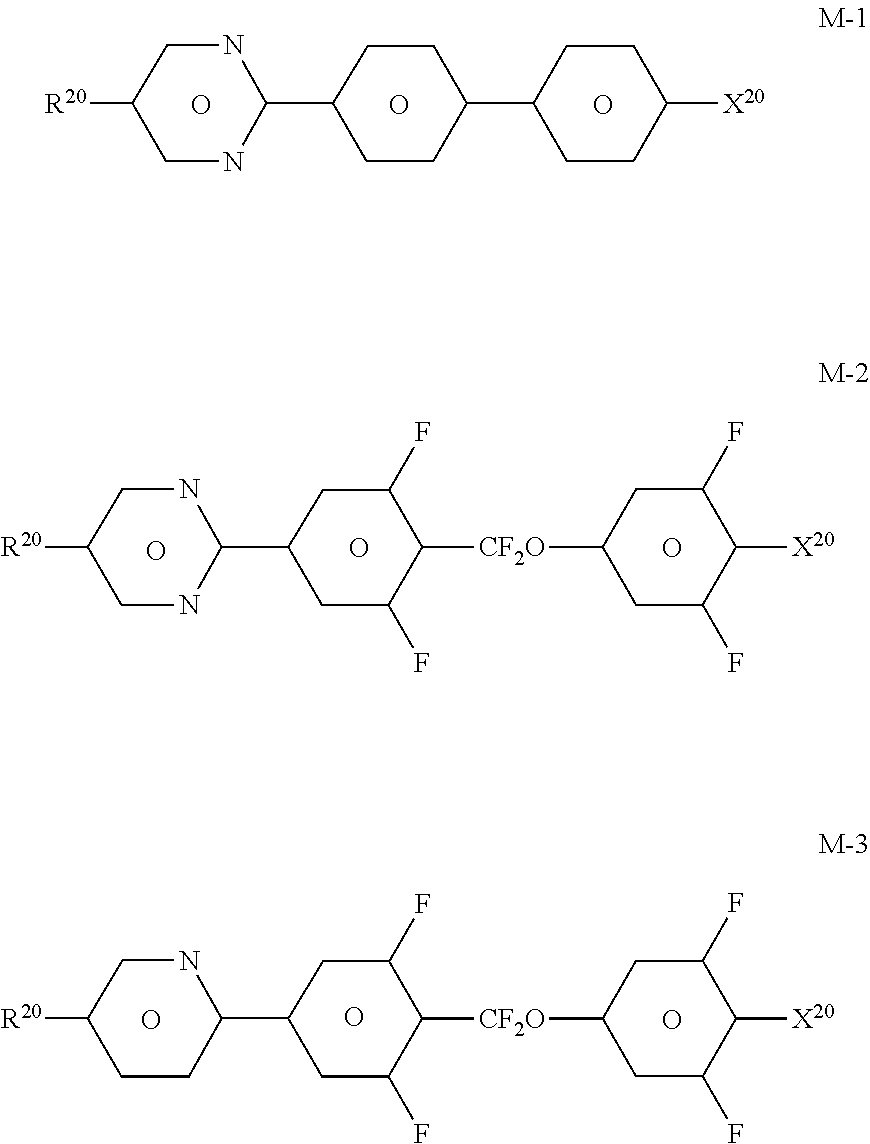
C1CC(C2NCC([R20])CN2)CCC1C1CCC([X20])CC1.O.O.O.C1(F)CC(C2NCC([R20])CN2)CC(F)C1[CF2O]C1CC(F)C([X20])C(F)C1.O.O.O.C1(F)CC(C2CCC([R20])CN2)CC(F)C1[CF2O]C1CC(F)C([X20])C(F)C1.O.O.O
